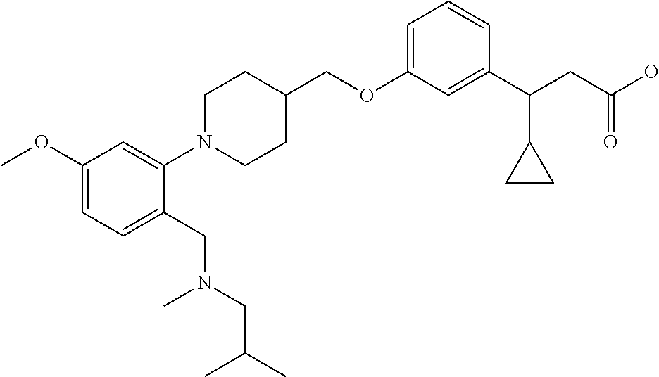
C1(OCC2CCN(C3=CC(OC)=CC=C3CN(CC(C)C)C)CC2)=CC=CC(C(CC(O)=O)C2CC2)=C1
